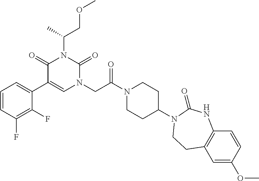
C1=CC(F)=C(F)C(C2=CN(CC(N3CCC(N4C(=O)NC5=C(C=C(OC)C=C5)CC4)CC3)=O)C(=O)N(C(C)COC)C2=O)=C1
